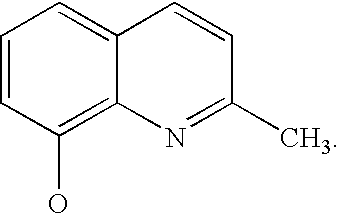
C1=CC(O)=C2C(=C1)C=CC(C)=N2
